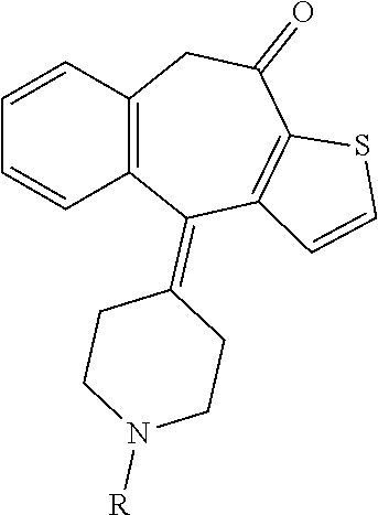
C1=CC2=C(C=C1)C(=C1CCN([R])CC1)C1=C(C(=O)C2)SC=C1
